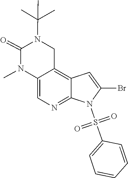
CC(C)(C)N1C(=O)N(C)C2=CN=C3C(=C2C1)C=C(Br)N3S(=O)(C1=CC=CC=C1)=O
